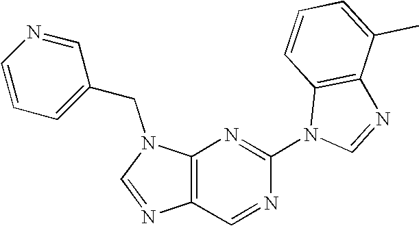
C12=C(C=NC(N3C=NC4=C3C=CC=C4C)=N1)N=CN2CC1=CC=CN=C1
